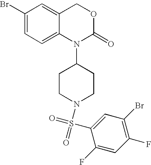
C1(Br)=CC=C2C(=C1)COC(=O)N2C1CCN(S(C2=CC(Br)=C(F)C=C2F)(=O)=O)CC1
